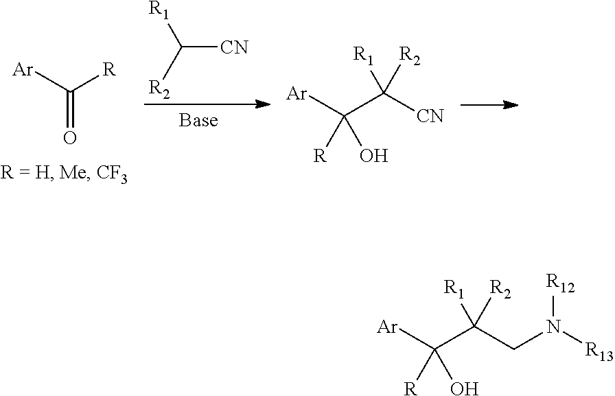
C(=O)([Ar])[R].C([CN])([R2])[R1].[Ar]C(C([CN])([R1])[R2])([R])O.[Ar]C(C(CN([R13])[R12])([R1])[R2])([R])O
